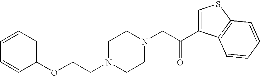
C1=CC=C(OCCN2CCN(CC(C3=CSC4=C3C=CC=C4)=O)CC2)C=C1
